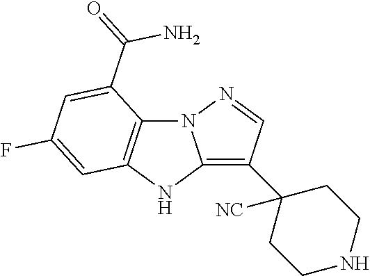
C12=C(C3([NC])CCNCC3)C=NN1C1=C(N2)C=C(F)C=C1C(=O)N
